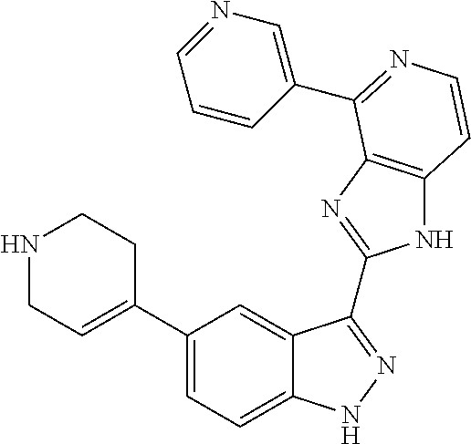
C1(C2=CCNCC2)=CC=C2C(=C1)C(C1=NC3=C(N1)C=CN=C3C1=CN=CC=C1)=NN2
